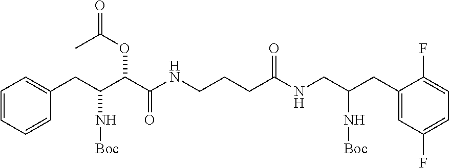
C(NCCCC(NCC(N[Boc])CC1=CC(F)=CC=C1F)=O)(C(C(CC1=CC=CC=C1)N[Boc])OC(=O)C)=O
